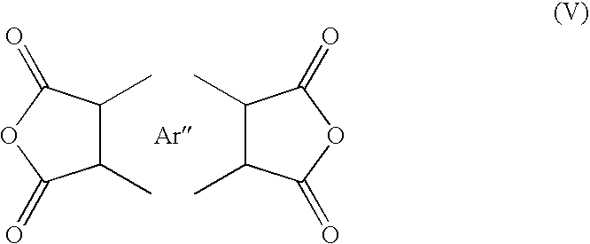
C1(C)C(C)C(=O)OC1=O.C1(C)C(C)C(=O)OC1=O.[Ar]
